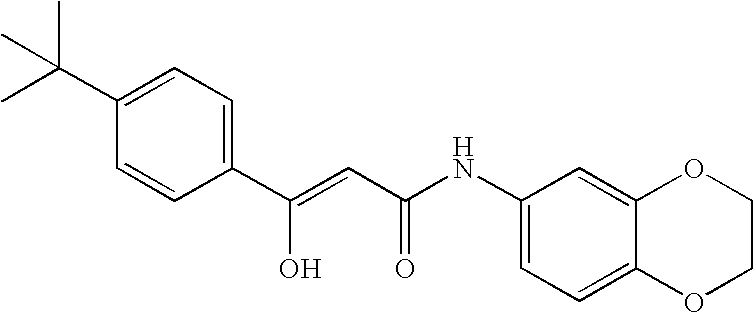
C1=C(C(C)(C)C)C=CC(C(=CC(NC2=CC=C3C(=C2)OCCO3)=O)O)=C1
